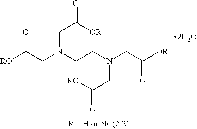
O=C(CN(CCN(CC(=O)[OR])CC([RO])=O)CC([OR])=O)[RO]
